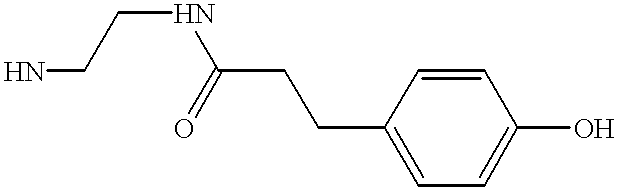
NCCNC(CCC1=CC=C(O)C=C1)=O
